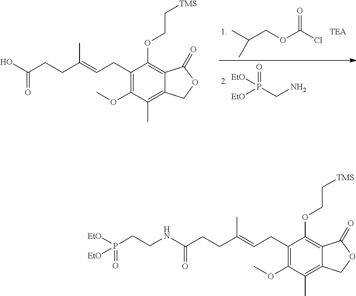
CC(COC(=O)Cl)C.[EtO]P(CN)(=O)[EtO].C1(OC)=C(CC=C(CCC(O)=O)C)C(OCC[TMS])=C2C(=C1C)COC2=O.C1(OC)=C(CC=C(CCC(NCCP([EtO])(=O)[EtO])=O)C)C(OCC[TMS])=C2C(=C1C)COC2=O
